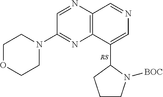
N1(C2=NC3=C(N=C2)C=NC=C3C2CCCN2[BOC])CCOCC1
